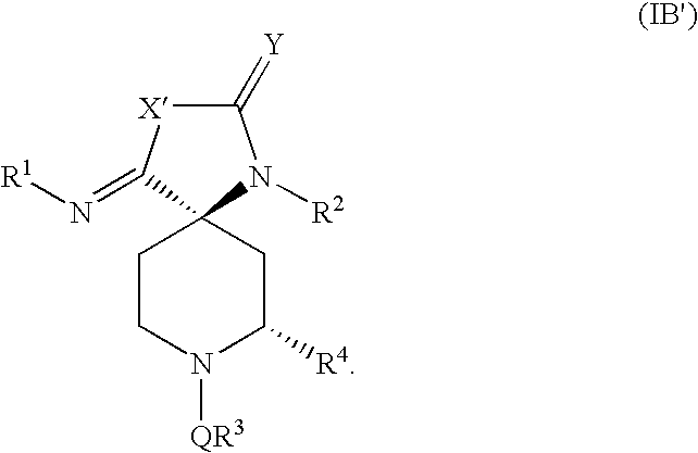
C1CN([QR3])C([R4])CC12N([R2])C(=[Y])[X]C2=N[R1]
